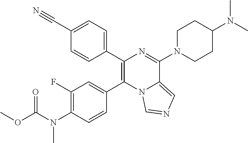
C1(C2=CC=C(C#N)C=C2)=C(C2=CC(F)=C(N(C(OC)=O)C)C=C2)N2C(=CN=C2)C(N2CCC(N(C)C)CC2)=N1
